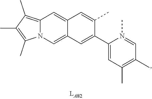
C12=CN3C(=C(C)C(C)=C3C)C=C1C=C(C)C(C1=CC(C)=C(C)C=N1C)=C2
